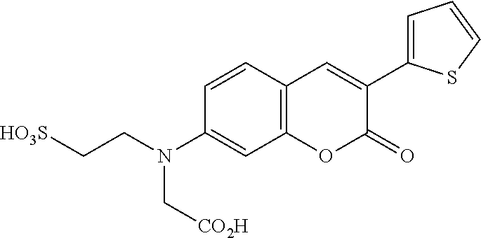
C1=CC2=C(C=C1N(CC[HO3S])C[CO2H])OC(=O)C(C1=CC=CS1)=C2
